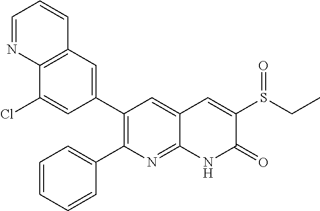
C12=C(C=C(C3=C(C4=CC=CC=C4)N=C4C(=C3)C=C(S(CC)=O)C(=O)N4)C=C1Cl)C=CC=N2
